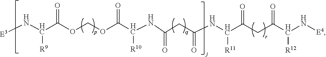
[E3]NC(C(OCOC(C(NC(CC(NC(C(CC(C([R12])N[E4])=O)=O)[R11])=O)=O)[R10])=O)=O)[R9]
